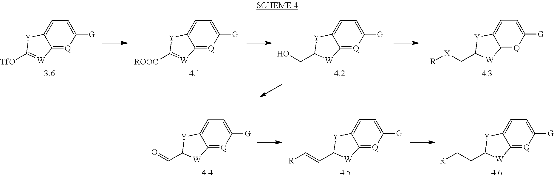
C12=[Q]C([G])=CC=C1[Y]C([ROOC])=[W]2.C12=[Q]C([G])=CC=C1[Y]C([TfO])=[W]2.C12=[Q]C([G])=CC=C1[Y]C(CO)[W]2.C12=[Q]C([G])=CC=C1[Y]C(C[X][R])[W]2.C12=[Q]C([G])=CC=C1[Y]C(C=O)[W]2.C12=[Q]C([G])=CC=C1[Y]C(C=C[R])[W]2.C12=[Q]C([G])=CC=C1[Y]C(CC[R])[W]2
